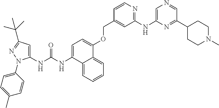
C1=C(NC(NC2=CC(C(C)(C)C)=NN2C2=CC=C(C)C=C2)=O)C2=CC=CC=C2C(OCC2=CC(NC3=CN=CC(C4CCN(C)CC4)=N3)=NC=C2)=C1
